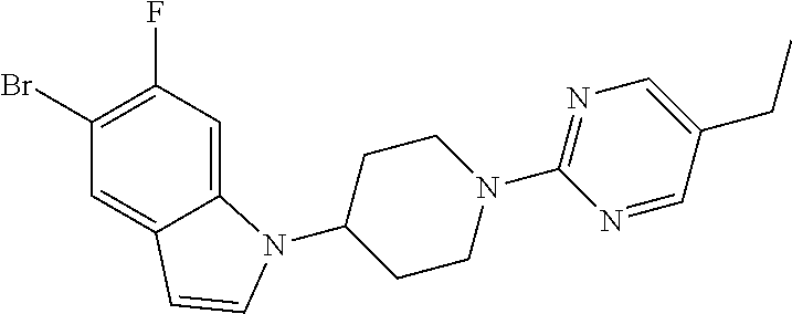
C12=CC(F)=C(Br)C=C1C=CN2C1CCN(C2=NC=C(CC)C=N2)CC1
